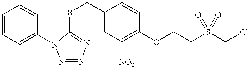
O(CCS(CCl)(=O)=O)C1=C([NO2])C=C(CSC2=NN=NN2C2=CC=CC=C2)C=C1
